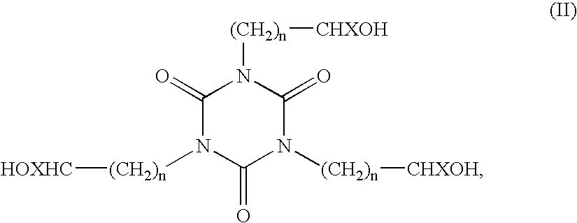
C1(=O)N([(CH2)n][HOXHC])C(=O)N([(CH2)n][CHXOH])C(=O)N1[(CH2)n][CHXOH]
